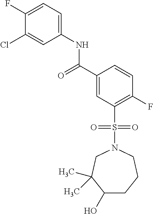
C1(F)=CC=C(NC(C2=CC(S(N3CC(C)(C)C(O)CCC3)(=O)=O)=C(F)C=C2)=O)C=C1Cl
